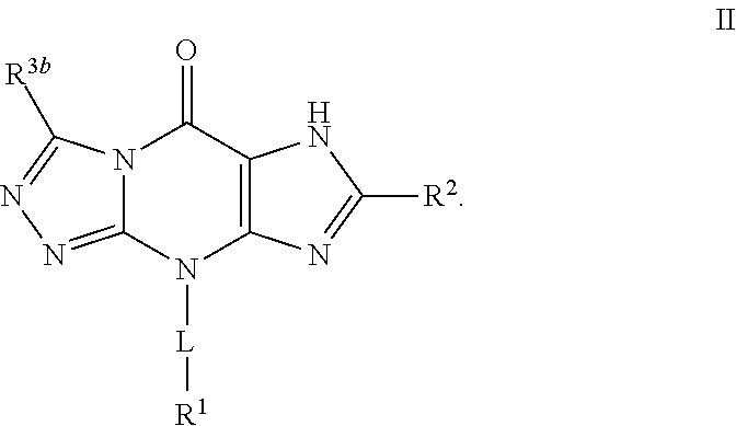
N12C(=NN=C1[R3b])N([L][R1])C1=C(C2=O)NC([R2])=N1
